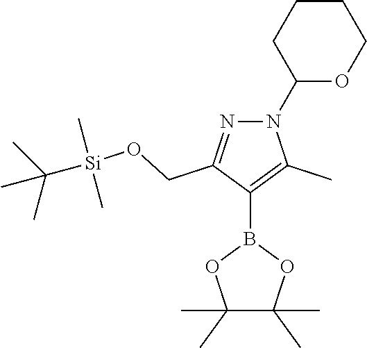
N1=C(CO[Si](C)(C)C(C)(C)C)C(B2OC(C)(C)C(C)(C)O2)=C(C)N1C1OCCCC1
